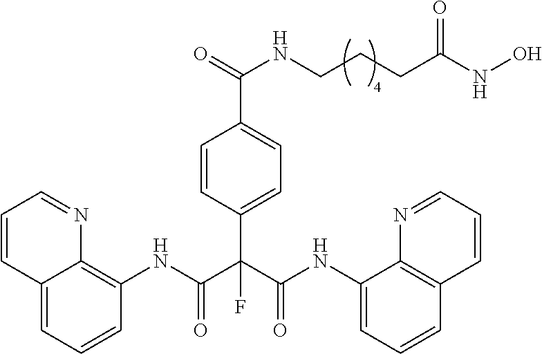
C12=CC=CC(NC(C(C(NC3=CC=CC4=C3N=CC=C4)=O)(C3=CC=C(C(=O)NCCCC(NO)=O)C=C3)F)=O)=C1N=CC=C2
